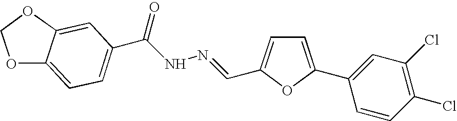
C1=C(C2=CC(Cl)=C(Cl)C=C2)OC(C=NNC(C2=CC=C3C(=C2)OCO3)=O)=C1
